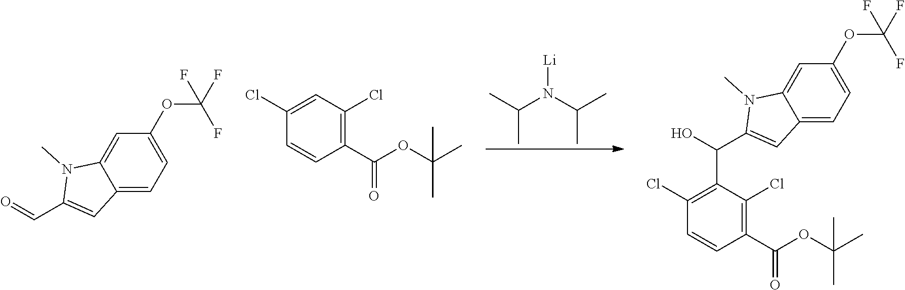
C(N(C(C)C)[Li])(C)C.C1(Cl)=CC(Cl)=C(C(OC(C)(C)C)=O)C=C1.C1(Cl)=C(C(C2=CC3=CC=C(OC(F)(F)F)C=C3N2C)O)C(Cl)=C(C(OC(C)(C)C)=O)C=C1.C(C1=CC2=CC=C(OC(F)(F)F)C=C2N1C)=O
